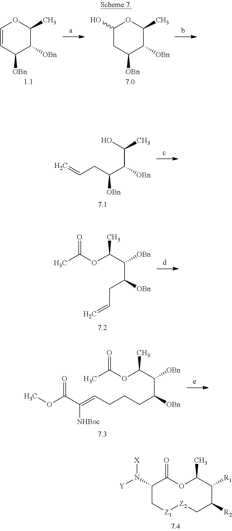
C1(N([X])[Y])C[Z1][Z2]CC([R2])C([R1])C(C)OC1=O.C1=CC([OBn])C([OBn])C(C)O1.C1(O)CC([OBn])C([OBn])C(C)O1.OC(C)C([OBn])C(CC=C)[OBn].CC(OC(C(C(CC=C)[OBn])[OBn])C)=O.CC(OC(C(C(CCCC=C([NHBoc])C(=O)OC)[OBn])[OBn])C)=O
